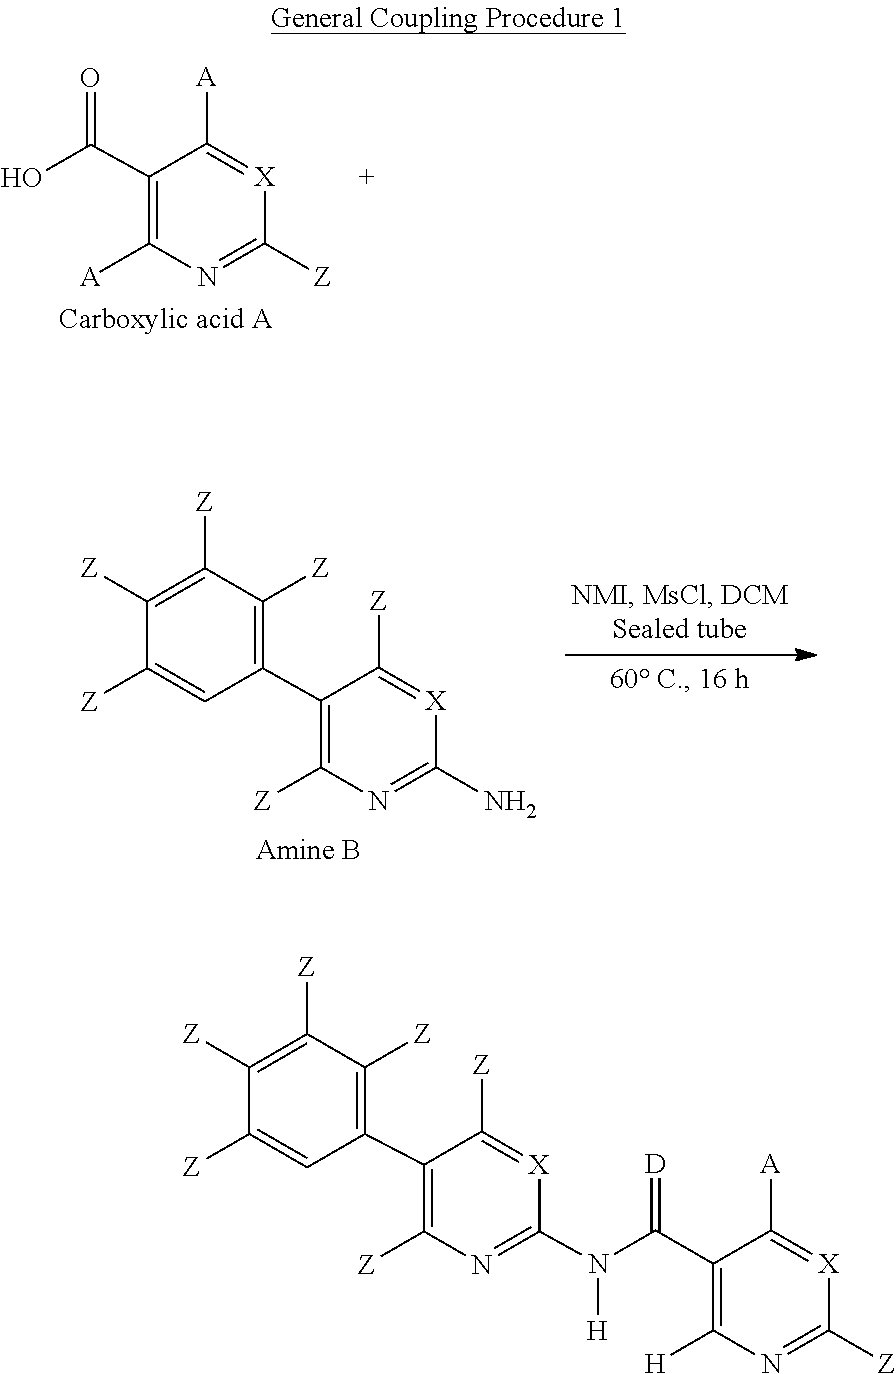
C1([A])=C(C(O)=O)C([A])=[X]C([Z])=N1.C1(C2=C([Z])C([Z])=C([Z])C([Z])=C2)=C([Z])N=C(N)[X]=C1[Z].C1([Z])=C(C2=C([Z])N=C(N([H])C(C3=C([H])N=C([Z])[X]=C3[A])=[D])[X]=C2[Z])C=C([Z])C([Z])=C1[Z]
